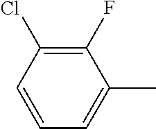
C1(F)=C(Cl)C=CC=C1C
